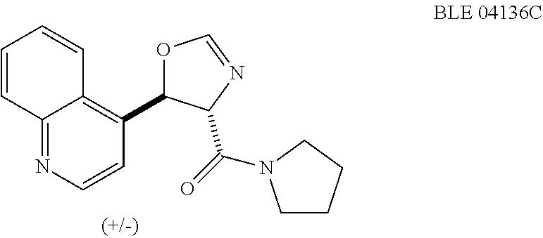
C12=NC=CC(C3OC=NC3C(=O)N3CCCC3)=C1C=CC=C2
